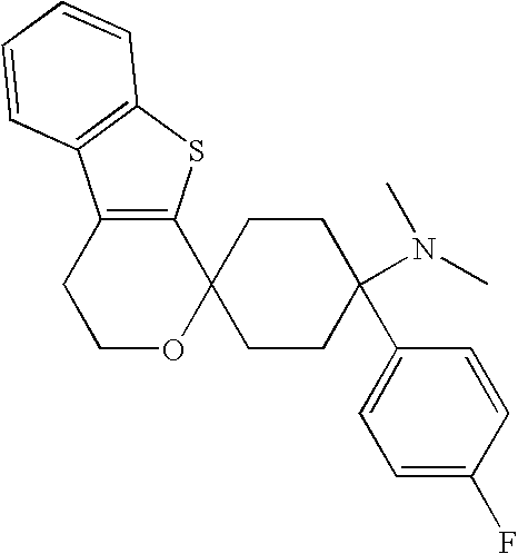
C12=C(SC3=C1C=CC=C3)C1(OCC2)CCC(C2=CC=C(F)C=C2)(N(C)C)CC1
